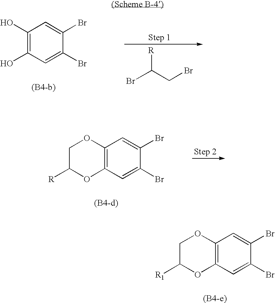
C1(O)=C(O)C=C(Br)C(Br)=C1.BrC(CBr)[R].C12=C(C=C(Br)C(Br)=C1)OC([R])CO2.C12=C(C=C(Br)C(Br)=C1)OC([R1])CO2
